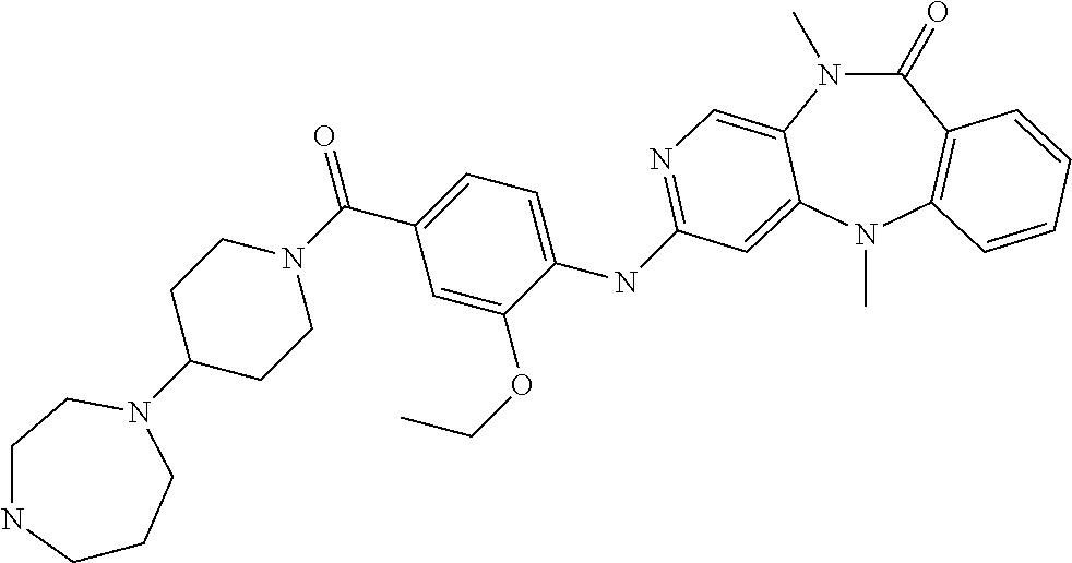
C1(=O)N(C)C2=CN=C(NC3=CC=C(C(=O)N4CCC(N5CCCNCC5)CC4)C=C3OCC)C=C2N(C)C2=C1C=CC=C2
